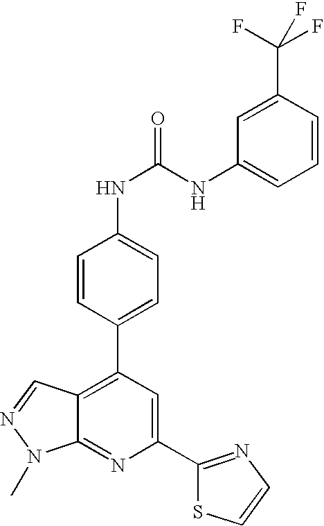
C1=CC(C2=C3C(=NC(C4=NC=CS4)=C2)N(C)N=C3)=CC=C1NC(NC1=CC=CC(C(F)(F)F)=C1)=O
